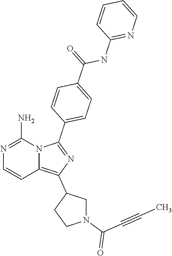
N1=C(N)N2C(=C(C3CN(C(C#CC)=O)CC3)N=C2C2=CC=C(C(NC3=NC=CC=C3)=O)C=C2)C=C1
